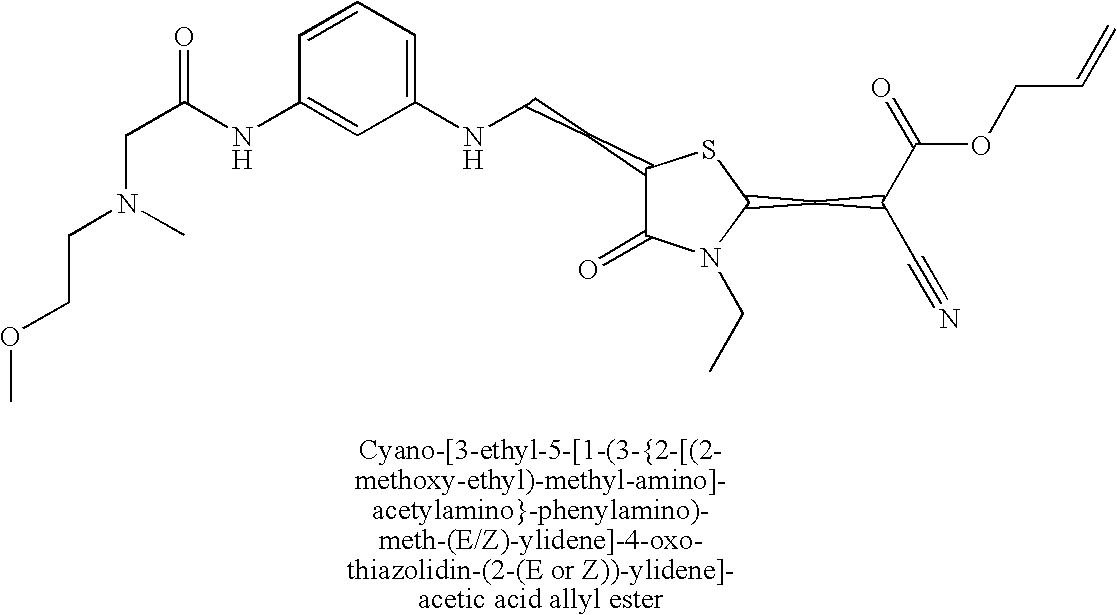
C1(CCNC2=CC=CC(NC(CN(CCOC)C)=O)=C2)C(=O)N(CC)C(CC(C(=O)OCC=C)C#N)S1
